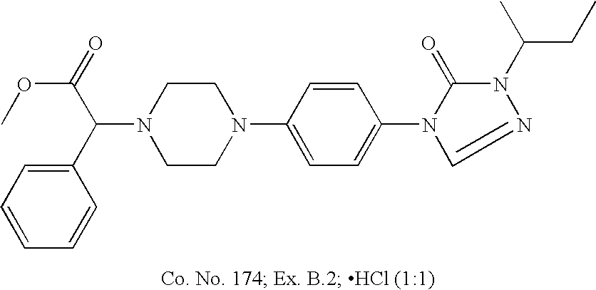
N1(C(C(=O)OC)C2=CC=CC=C2)CCN(C2=CC=C(N3C(=O)N(C(C)CC)N=C3)C=C2)CC1
